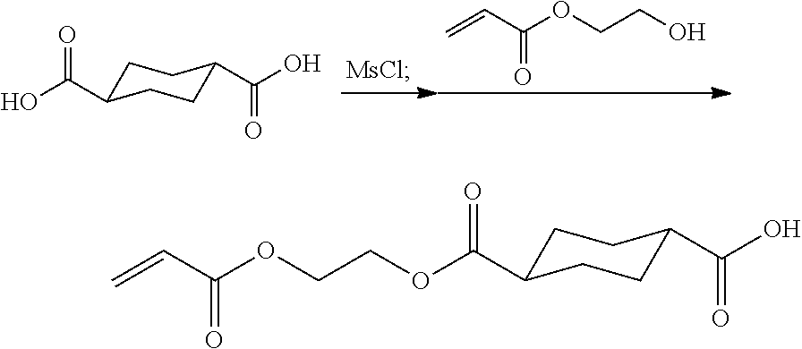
C1C(C(O)=O)CCC(C(O)=O)C1.C=CC(OCCO)=O.C1C(C(OCCOC(C=C)=O)=O)CCC(C(O)=O)C1
